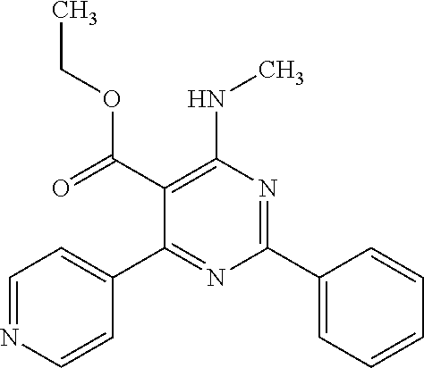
C1=NC=CC(C2=NC(C3=CC=CC=C3)=NC(NC)=C2C(=O)OCC)=C1
